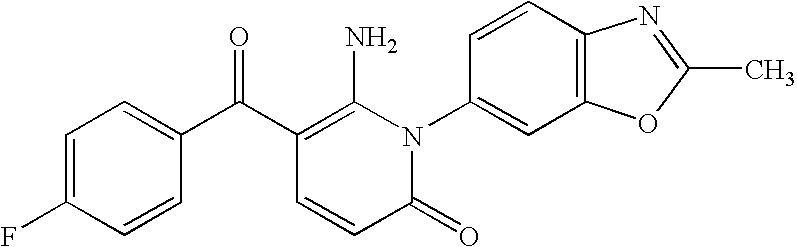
C1=C(F)C=CC(C(C2=C(N)N(C3=CC4=C(C=C3)N=C(C)O4)C(=O)C=C2)=O)=C1
